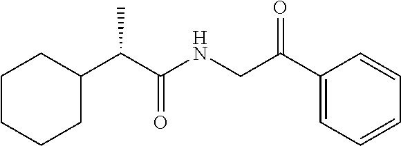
C1CCCC(C(C(NCC(C2=CC=CC=C2)=O)=O)C)C1
